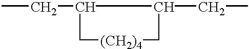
CCC1CC(CC)C[(CH2)4]C1
